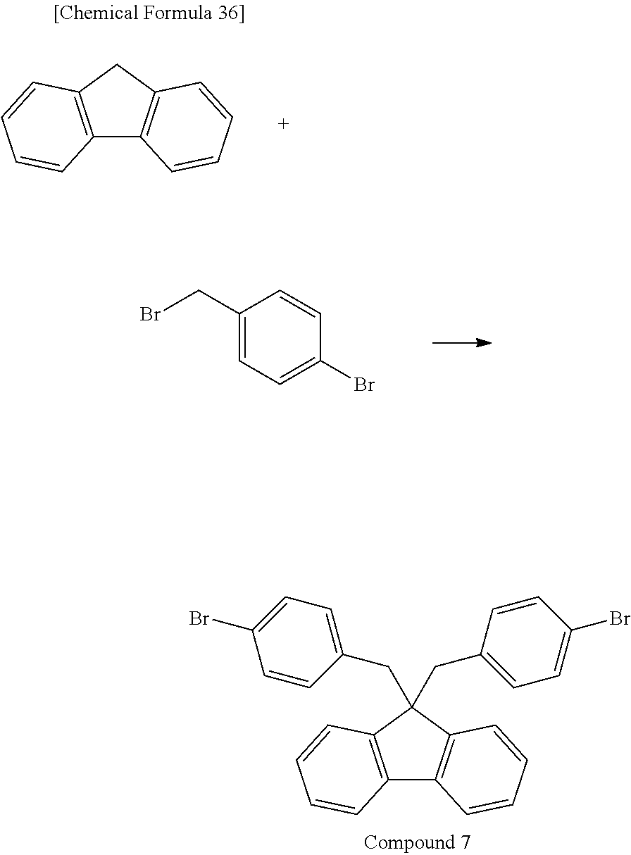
C12=C(CC3=C1C=CC=C3)C=CC=C2.C1(CBr)=CC=C(Br)C=C1.C1=C(Br)C=CC(CC2(CC3=CC=C(Br)C=C3)C3=C(C4=C2C=CC=C4)C=CC=C3)=C1
